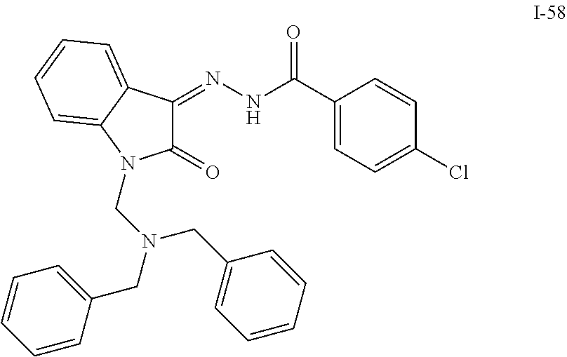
C1(=O)C(=NNC(=O)C2=CC=C(Cl)C=C2)C2=CC=CC=C2N1CN(CC1=CC=CC=C1)CC1=CC=CC=C1
